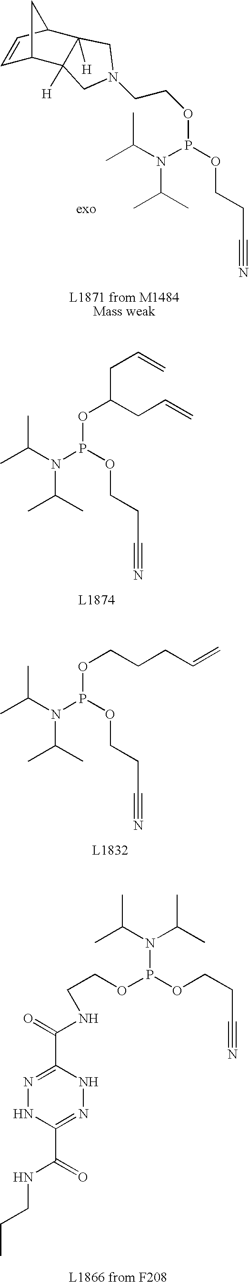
C1=CC2C3([H])C([H])(C1C2)CN(CCOP(N(C(C)C)C(C)C)OCCC#N)C3.O(P(N(C(C)C)C(C)C)OCCC#N)C(CC=C)CC=C.O(P(N(C(C)C)C(C)C)OCCC#N)CCCC=C.CC(N(C(C)C)P(OCCC#N)OCCNC(=O)C1=NNC(C(=O)NCCC)=NN1)C
